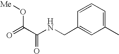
C1(C)=CC=CC(CNC(C(=O)O[Me])=O)=C1
